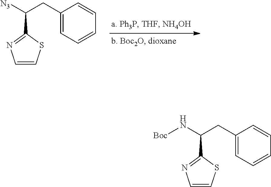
C1(CC([N3])C2=NC=CS2)=CC=CC=C1.C1(CC(N[Boc])C2=NC=CS2)=CC=CC=C1
